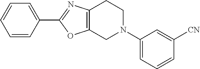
C1=CC(C2=NC3=C(O2)CN(C2=CC=CC([CN])=C2)CC3)=CC=C1
